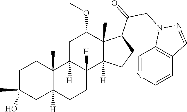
C1C(C)(O)CC2([H])C(C)(C1)C1([H])C([H])(CC2)C2([H])C(C)(C(OC)C1)C(C(CN1C3=C(C=N1)C=CN=C3)=O)CC2
